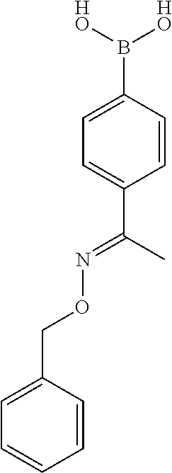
C1=C(B([HO])[HO])C=CC(C(C)=NOCC2=CC=CC=C2)=C1
